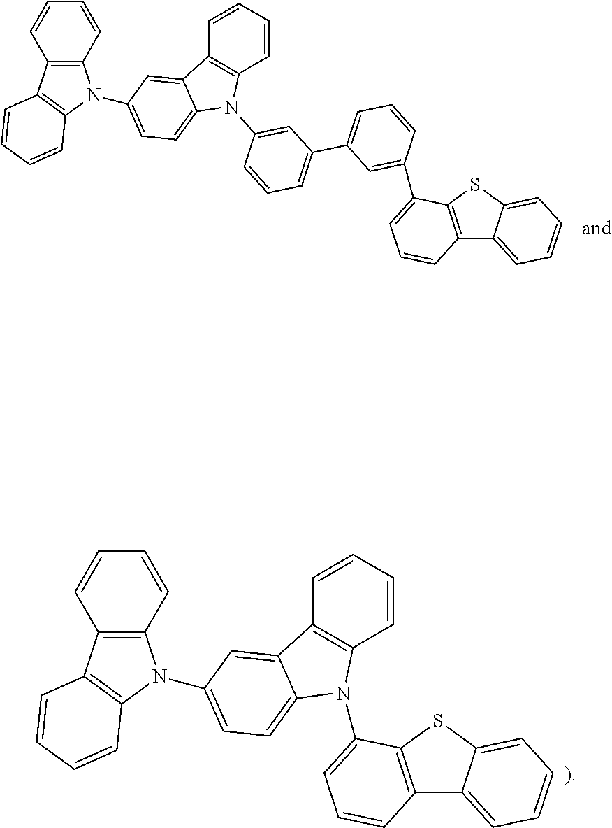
C1=CC=CC2=C1C1=CC(N3C4=C(C=CC=C4)C4=C3C=CC=C4)=CC=C1N2C1=CC(C2=CC=CC(C3=CC=CC4=C3SC3=CC=CC=C43)=C2)=CC=C1.C1=CC=CC2=C1C1=CC(N3C4=C(C=CC=C4)C4=C3C=CC=C4)=CC=C1N2C1=CC=CC2=C1SC1=CC=CC=C21
